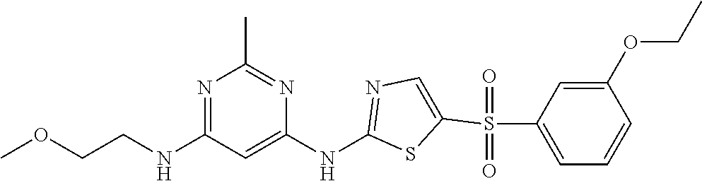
COCCNC1=NC(C)=NC(NC2=NC=C(S(C3=CC=CC(OCC)=C3)(=O)=O)S2)=C1
